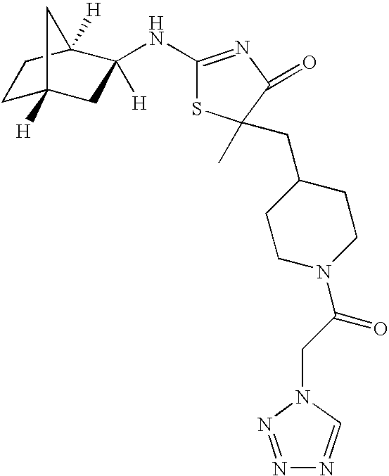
C1C2([H])CC([H])(NC3=NC(=O)C(CC4CCN(C(CN5N=NN=C5)=O)CC4)(C)S3)C([H])(C1)C2
